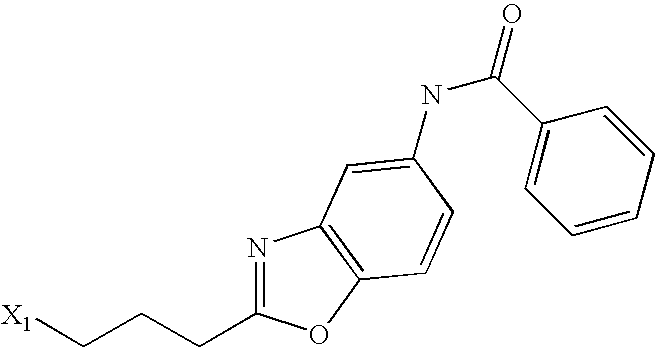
[X1]CCCC1=NC2=C(O1)C=CC(NC(=O)C1=CC=CC=C1)=C2
